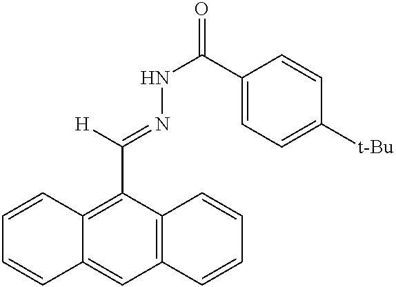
[H]C(=NNC(=O)C1=CC=C([t-Bu])C=C1)C1=C2C(=CC3=C1C=CC=C3)C=CC=C2
